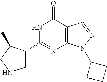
C1(C2CNCC2C)=NC2=C(C(=O)N1)C=NN2C1CCC1
